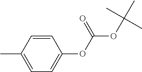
C1=C(C)C=CC(OC(OC(C)(C)C)=O)=C1
